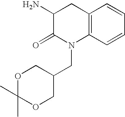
C1(N)C(=O)N(CC2COC(C)(C)OC2)C2=C(C1)C=CC=C2
